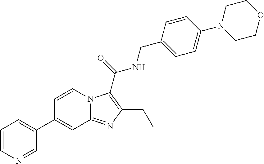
C1=CN2C(=NC(CC)=C2C(=O)NCC2=CC=C(N3CCOCC3)C=C2)C=C1C1=CC=CN=C1
